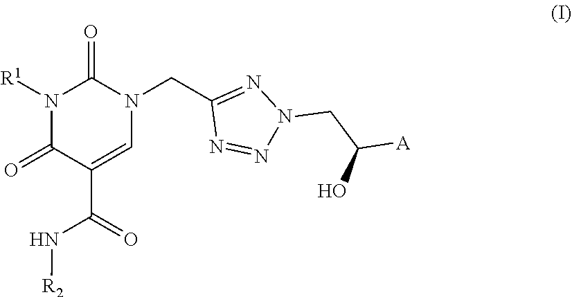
N1([R1])C(=O)C(C(=O)N[R2])=CN(CC2=NN(CC([A])O)N=N2)C1=O
